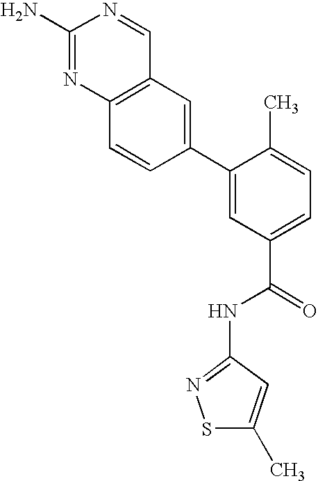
C12=C(N=C(N)N=C1)C=CC(C1=CC(C(=O)NC3=NSC(C)=C3)=CC=C1C)=C2
